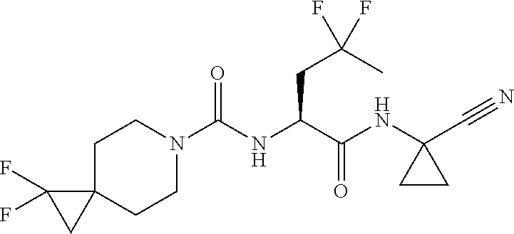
C1CN(C(NC(C(NC2(C#N)CC2)=O)CC(C)(F)F)=O)CCC12C(F)(F)C2
